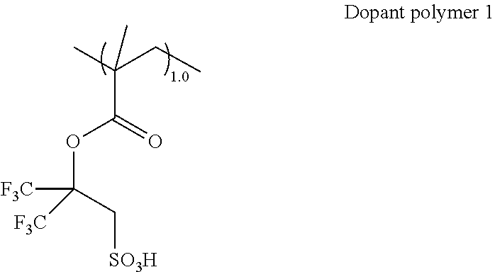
CC(CC)(C(OC([F3C])([F3C])C[SO3H])=O)C
